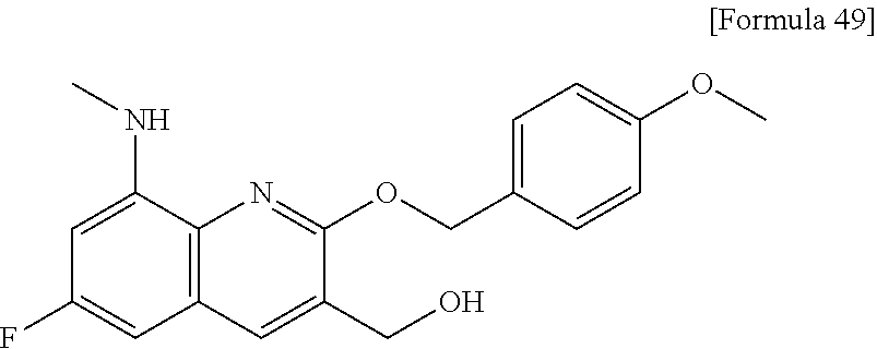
C1=C(NC)C2=C(C=C1F)C=C(CO)C(OCC1=CC=C(OC)C=C1)=N2
